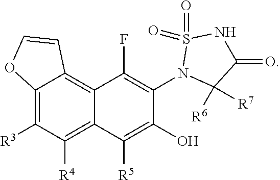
C12=C([R3])C([R4])=C3C(=C1C=CO2)C(F)=C(N1C([R6])([R7])C(=O)NS1(=O)=O)C(O)=C3[R5]
